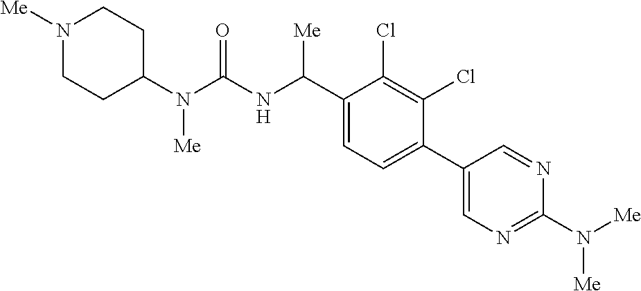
C1(N(C(NC(C2=CC=C(C3=CN=C(N([Me])[Me])N=C3)C(Cl)=C2Cl)[Me])=O)[Me])CCN([Me])CC1
